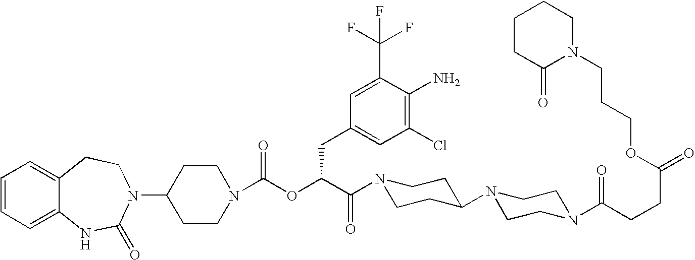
C1(N2C(=O)NC3=CC=CC=C3CC2)CCN(C(OC(C(=O)N2CCC(N3CCN(C(CCC(=O)OCCCN4CCCCC4=O)=O)CC3)CC2)CC2=CC(Cl)=C(N)C(C(F)(F)F)=C2)=O)CC1
